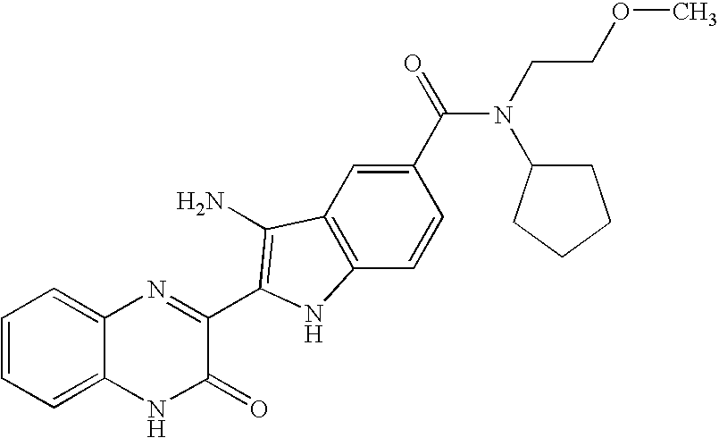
C1(C(=O)N(CCOC)C2CCCC2)=CC2=C(C=C1)NC(C1=NC3=CC=CC=C3NC1=O)=C2N
